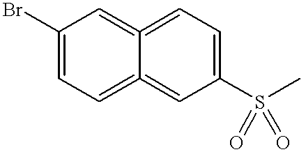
C1(Br)=CC=C2=CC(S(C)(=O)=O)=CC=C2=C1
